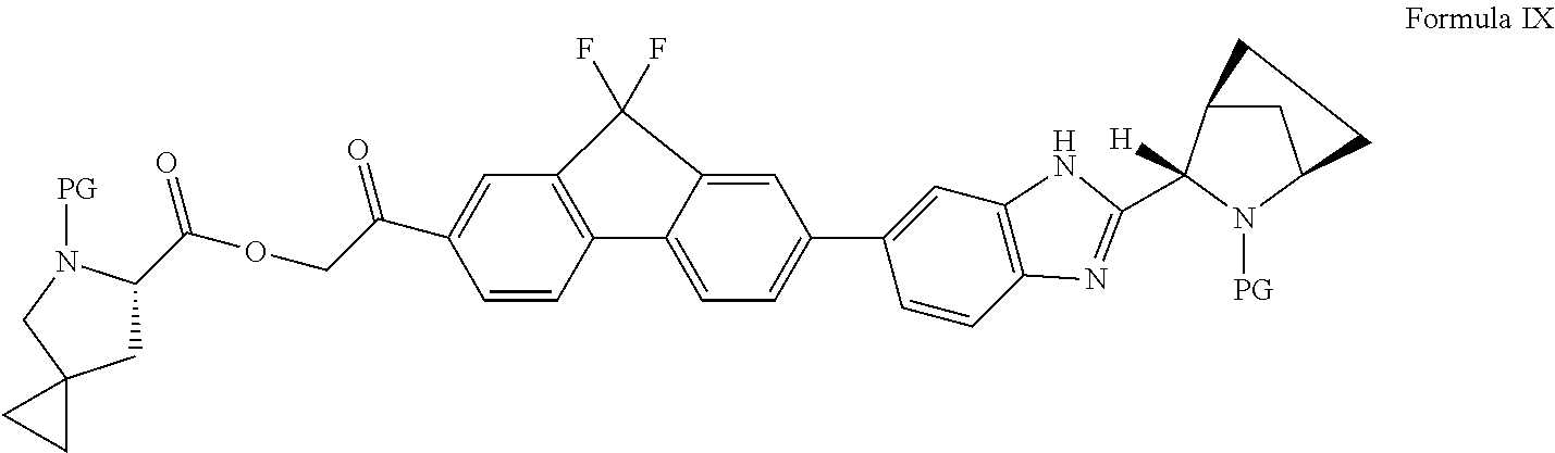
C1(C2=CC=C3C(=C2)C(F)(F)C2=C3C=CC(C(COC(=O)C3CC4(CN3[PG])CC4)=O)=C2)=CC2=C(C=C1)N=C(C1([H])C3CC(N1[PG])CC3)N2
